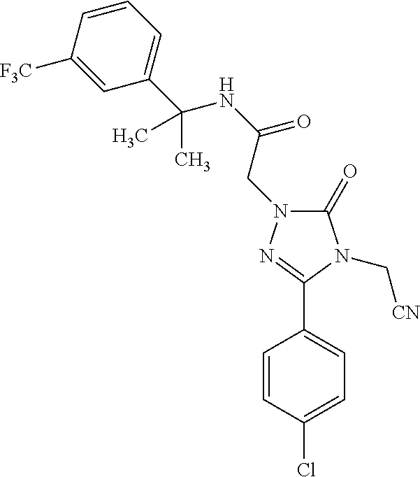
C1(=O)N(CC(NC(C2=CC=CC([F3C])=C2)(C)C)=O)N=C(C2=CC=C(Cl)C=C2)N1C[CN]
